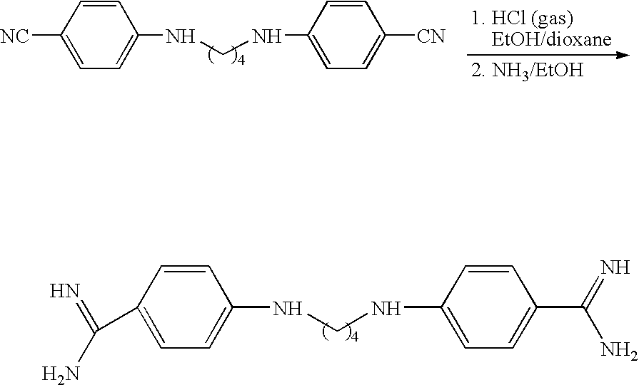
C1(C(=N)N)=CC=C(NCNC2=CC=C(C(=N)N)C=C2)C=C1.C1([NC])=CC=C(NCNC2=CC=C([CN])C=C2)C=C1
